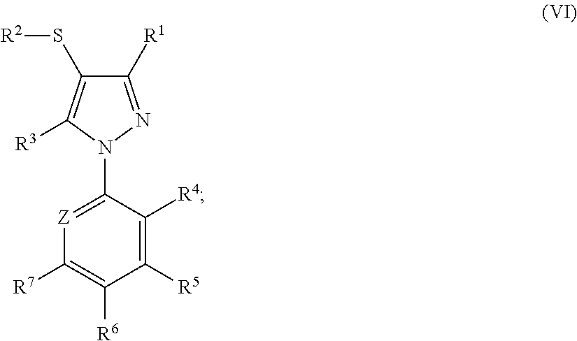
[Z]1=C(N2N=C([R1])C(S[R2])=C2[R3])C([R4])=C([R5])C([R6])=C1[R7]
